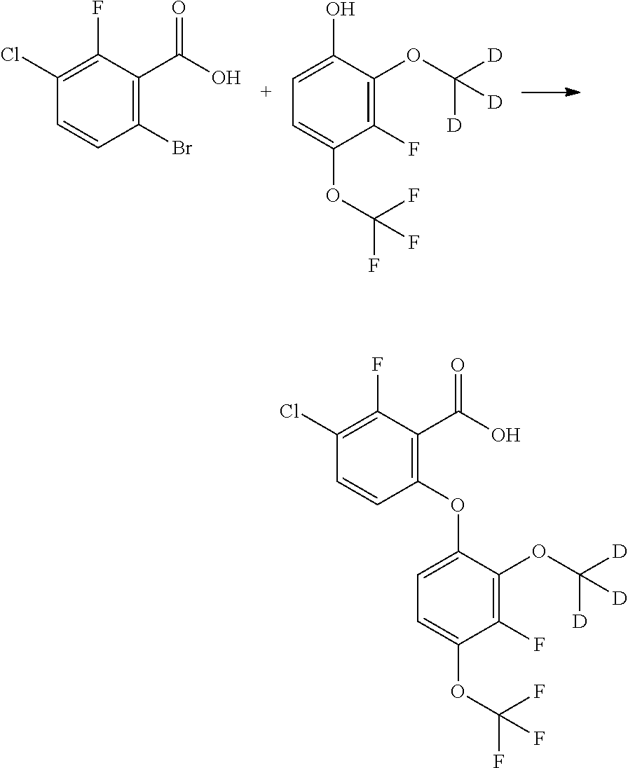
C1(Br)=C(C(O)=O)C(F)=C(Cl)C=C1.C1(O)=CC=C(OC(F)(F)F)C(F)=C1OC([D])([D])[D].C1(OC2=CC=C(OC(F)(F)F)C(F)=C2OC([D])([D])[D])=C(C(O)=O)C(F)=C(Cl)C=C1
